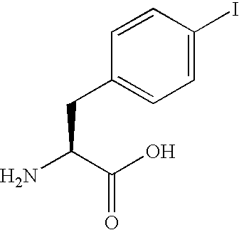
NC(C(O)=O)CC1=CC=C(I)C=C1
